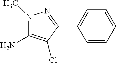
N1(C)C(N)=C(Cl)C(C2=CC=CC=C2)=N1
